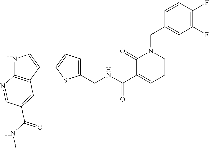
C(NC(C1=CC=CN(CC2=CC(F)=C(F)C=C2)C1=O)=O)C1=CC=C(C2=CNC3=C2C=C(C(NC)=O)C=N3)S1
